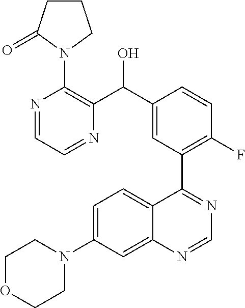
C1=C(N2CCOCC2)C=C2C(=C1)C(C1=C(F)C=CC(C(O)C3=C(N4CCCC4=O)N=CC=N3)=C1)=NC=N2
